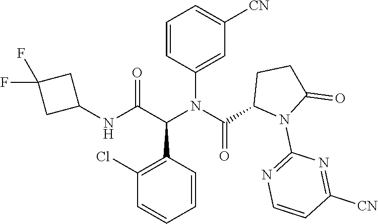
C1=C(N(C(C2N(C3=NC=CC([CN])=N3)C(=O)CC2)=O)C(C(NC2CC(F)(F)C2)=O)C2=C(Cl)C=CC=C2)C=CC=C1[CN]
